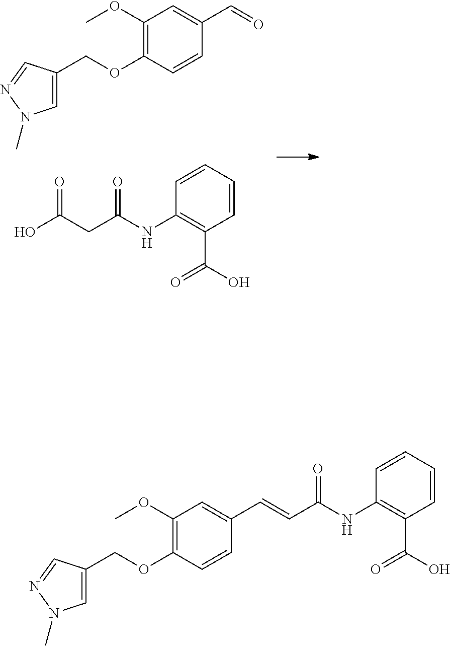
C1(OC)=C(OCC2=CN(C)N=C2)C=CC(C=O)=C1.OC(CC(NC1=C(C(O)=O)C=CC=C1)=O)=O.C1(OC)=C(OCC2=CN(C)N=C2)C=CC(C=CC(NC2=C(C(O)=O)C=CC=C2)=O)=C1
